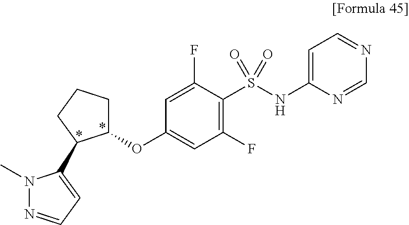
C1=C(F)C(S(NC2=CC=NC=N2)(=O)=O)=C(F)C=C1OC1CCCC1C1=CC=NN1C
